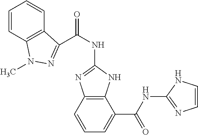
C1=CC2=C(C=C1)C(C(NC1=NC3=C(N1)C(C(NC1=NC=CN1)=O)=CC=C3)=O)=NN2C
